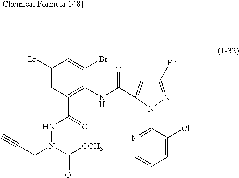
C1(Br)=NN(C2=NC=CC=C2Cl)C(C(NC2=C(C(NN(C(=O)[OCH3])CC#C)=O)C=C(Br)C=C2Br)=O)=C1
